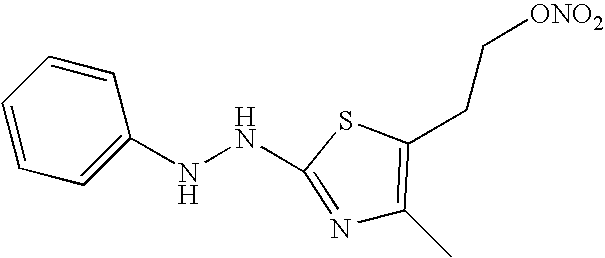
N1=C(NNC2=CC=CC=C2)SC(CC[ONO2])=C1C
